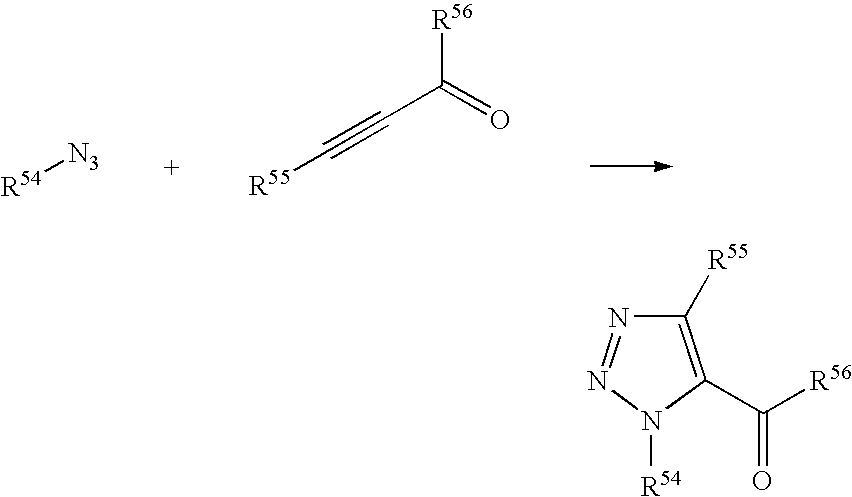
[R54][N3].C(C([R56])=O)#C[R55].C1([R55])=C(C([R56])=O)N([R54])N=N1
